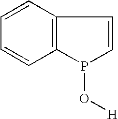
C1=CC=CC2=C1C=CP2O[H]
